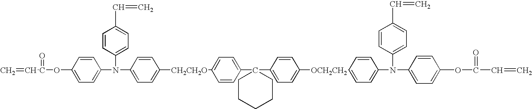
C=CC(=O)OC1=CC=C(N(C2=CC=C(C=C)C=C2)C2=CC=C([CH2CH2O]C3=CC=C(C4(C5=CC=C([OCH2CH2]C6=CC=C(N(C7=CC=C(C=C)C=C7)C7=CC=C(OC(=O)C=C)C=C7)C=C6)C=C5)CCCCC4)C=C3)C=C2)C=C1
